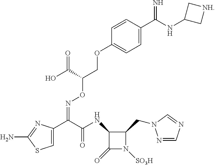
C1=C(C(C(NC2C(=O)N([SO3H])C2CN2N=CN=C2)=O)=NOC(COC2=CC=C(C(NC3C[NH]C3)=N)C=C2)C(=O)O)N=C(N)S1
